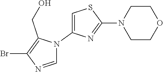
C1=NC(Br)=C(CO)N1C1=CSC(N2CCOCC2)=N1
